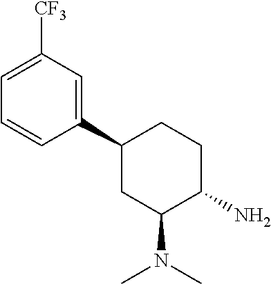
C1([CF3])=CC=CC(C2CC(N(C)C)C(N)CC2)=C1
